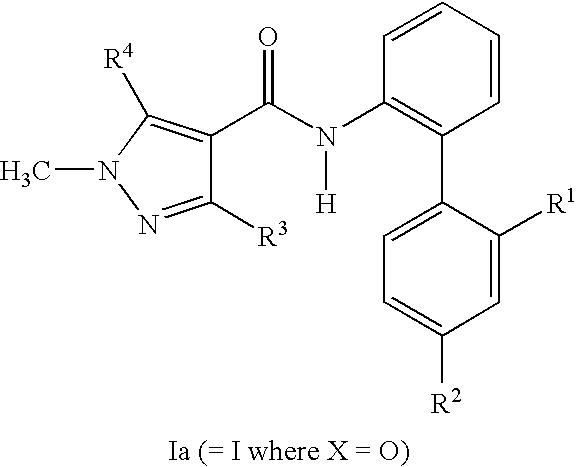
C1([R3])=NN(C)C([R4])=C1C(N(C1=C(C2=CC=C([R2])C=C2[R1])C=CC=C1)[H])=O
